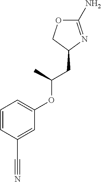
C1=CC(C#N)=CC(OC(CC2N=C(N)OC2)C)=C1
